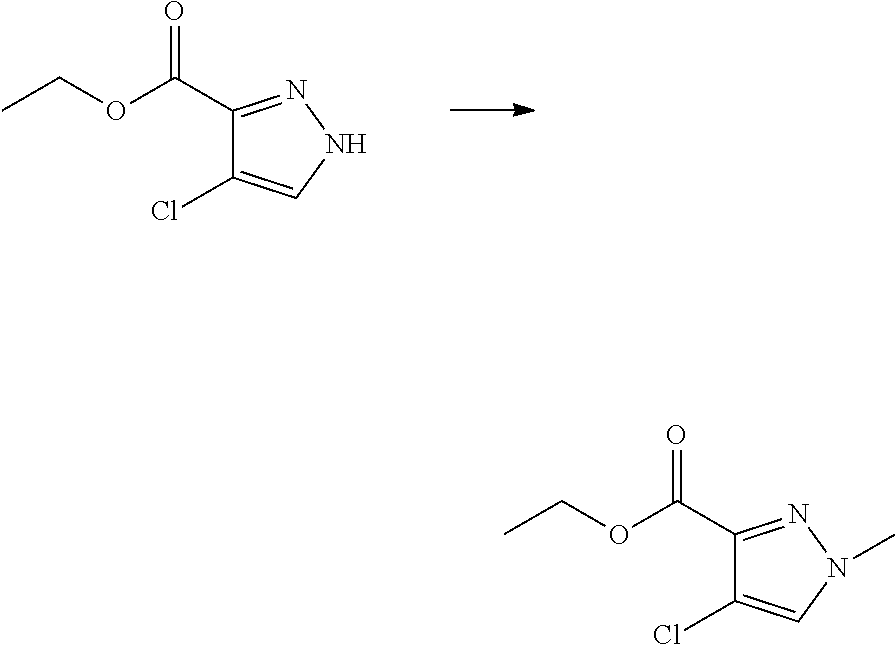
CCOC(=O)C1=NNC=C1Cl.CCOC(=O)C1=NN(C)C=C1Cl
